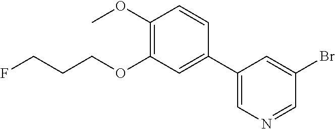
C1(C2=CN=CC(Br)=C2)=CC(OCCCF)=C(OC)C=C1
